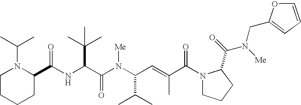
N(C(C(N(C(C(C)C)C=C(C)C(N1CCCC1C(=O)N(CC1=CC=CO1)[Me])=O)[Me])=O)C(C)(C)C)C(C1N(C(C)C)CCCC1)=O
